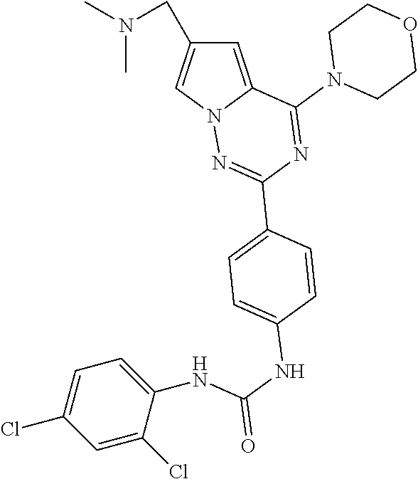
C1=C2N(C=C1CN(C)C)N=C(C1=CC=C(NC(=O)NC3=CC=C(Cl)C=C3Cl)C=C1)N=C2N1CCOCC1
